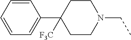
C1=CC=CC=C1C1([F3C])CCN(CC)CC1
